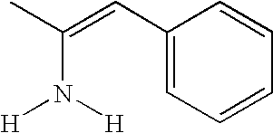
C1(C=C(C)N([H])[H])=CC=CC=C1
